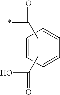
C1=CC=CC=C1.CC(*)=O.CC(=O)O
